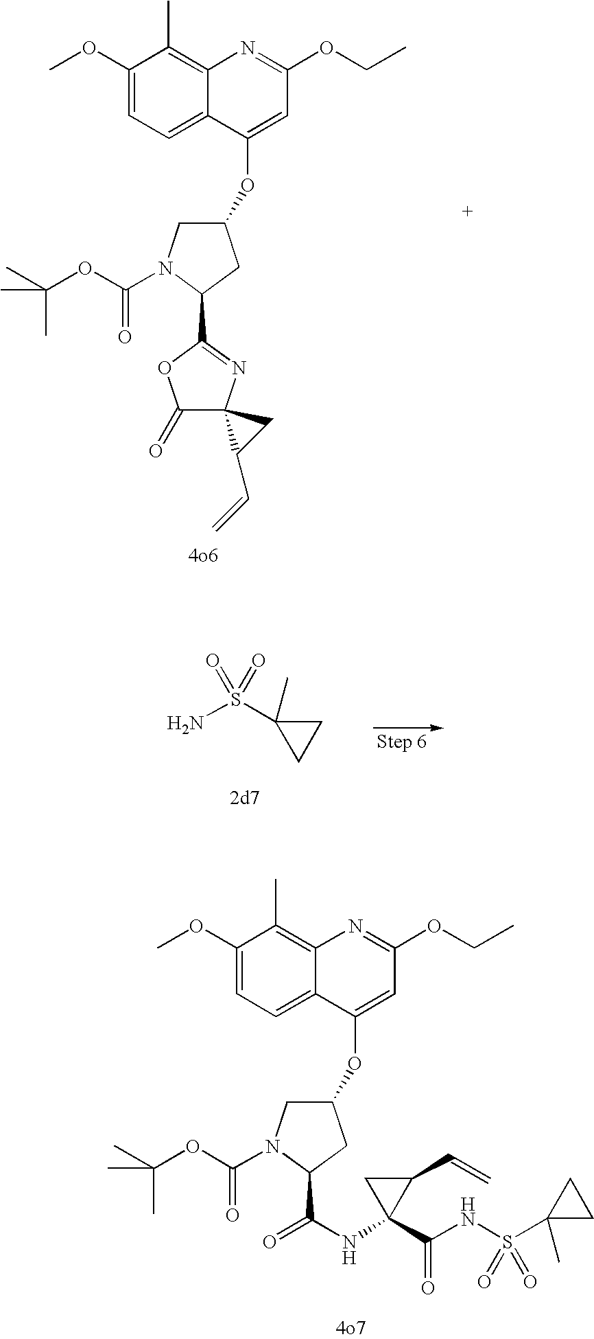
C1(OC)=CC=C2C(=C1C)N=C(OCC)C=C2OC1CN(C(OC(C)(C)C)=O)C(C2=NC3(C(=O)O2)C(C=C)C3)C1.C1C(S(N)(=O)=O)(C)C1.C1(OC)=CC=C2C(=C1C)N=C(OCC)C=C2OC1CN(C(OC(C)(C)C)=O)C(C(=O)NC2(C(NS(C3(C)CC3)(=O)=O)=O)C(C=C)C2)C1
